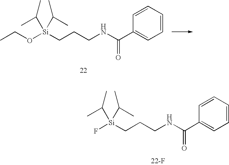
[Si](CCCNC(C1=CC=CC=C1)=O)(OCC)(C(C)C)C(C)C.[Si](CCCNC(C1=CC=CC=C1)=O)(F)(C(C)C)C(C)C.[22-F]
